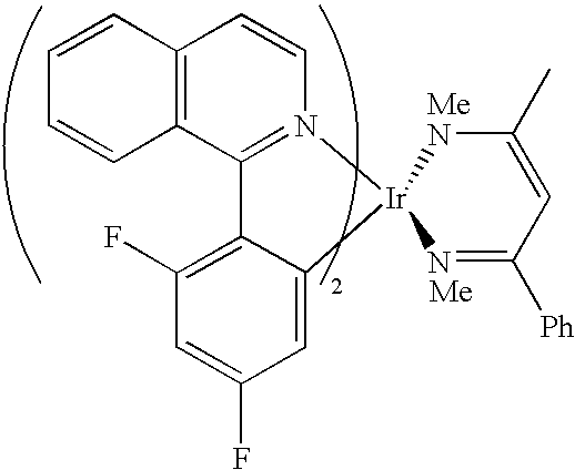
C1=CC2=C(C=C1)C1=N(C=C2)[Ir]2(C3=CC(F)=CC(F)=C13)NC(C)=CC([Ph])=N2
